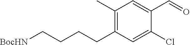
[BocHN]CCCCC1=C(C)C=C(C=O)C(Cl)=C1
